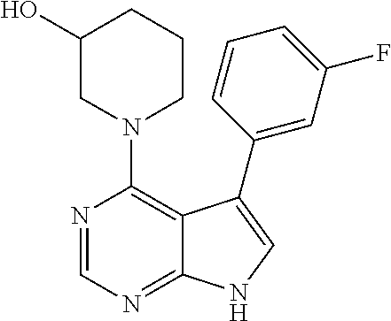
N1(C2=C3C(=NC=N2)NC=C3C2=CC(F)=CC=C2)CCCC(O)C1
